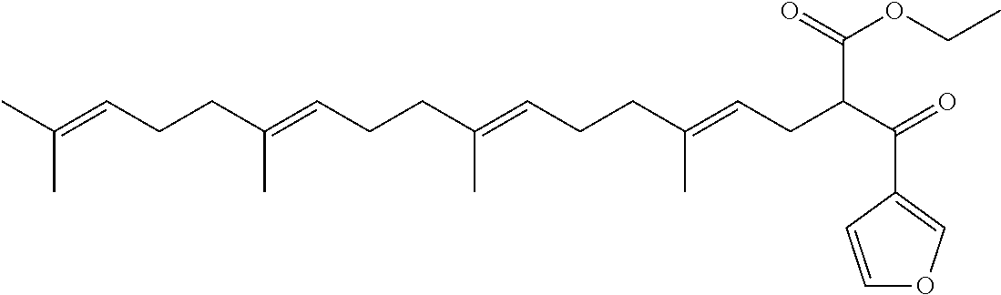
C(C=C(CCC=C(CCC=C(CCC=C(C)C)C)C)C)C(C(=O)C1=COC=C1)C(OCC)=O
